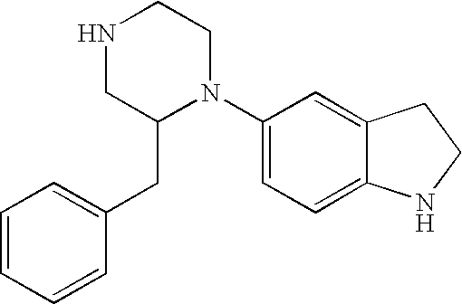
C1=CC=CC(CC2N(C3=CC=C4C(=C3)CCN4)CCNC2)=C1
